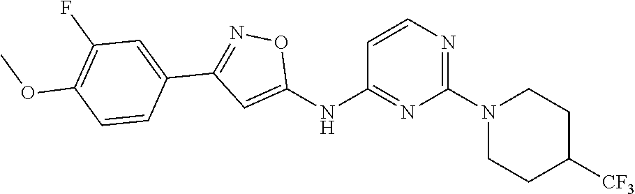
C1=CN=C(N2CCC([CF3])CC2)N=C1NC1=CC(C2=CC(F)=C(OC)C=C2)=NO1
